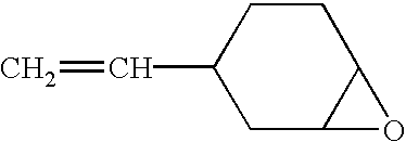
C=CC1CC2C(CC1)O2
